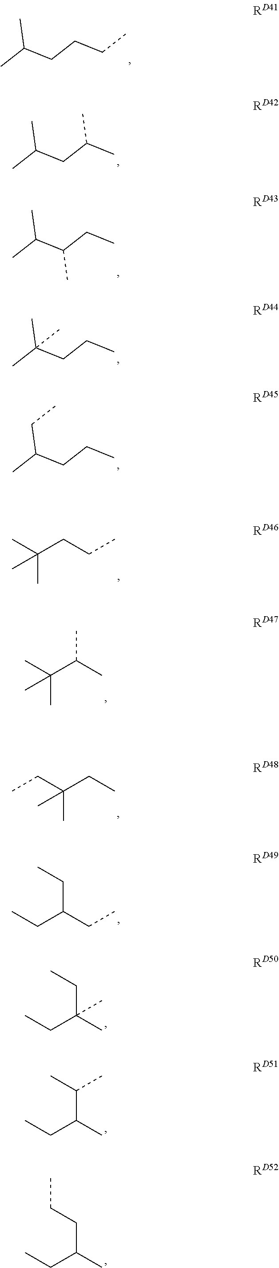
CC(CCCC)C.CC(CC(C)C)C.CC(C(CC)C)C.CC(CCC)(C)C.CC(CCC)CC.CC(CCC)(C)C.CC(C(C)C)(C)C.C(C(CC)(C)C)C.CCC(CC)CC.CCC(C)(CC)C.CCC(C)C(C)C.CCC(C)CCC
